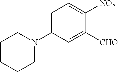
C1=C(N2CCCCC2)C=C([CHO])C([NO2])=C1
